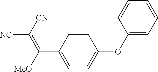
C1=CC(C([MeO])=C([CN])[NC])=CC=C1OC1=CC=CC=C1
